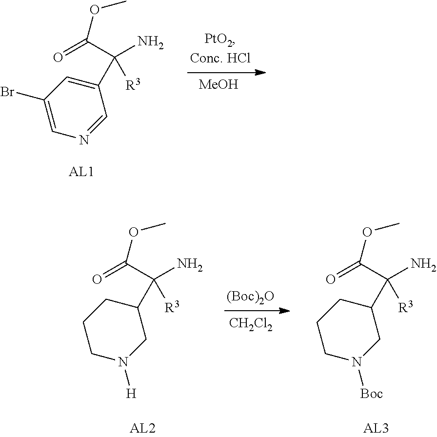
C1(C([R3])(C(=O)OC)N)=CC(Br)=CN=C1.[MeOH].C1(C([R3])(C(=O)OC)N)CCCN([H])C1.[CH2Cl2].[(Boc)2O].C1(C([R3])(C(=O)OC)N)CCCN([Boc])C1
